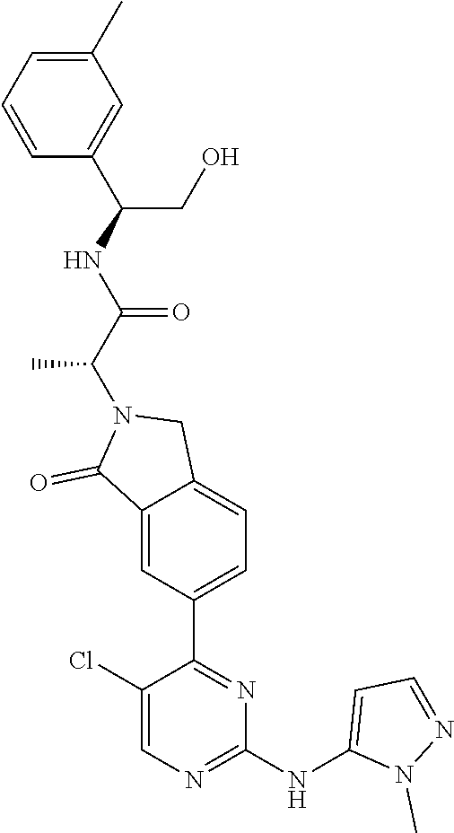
C1=CC=C(C)C=C1C(NC(C(N1C(=O)C2=CC(C3=NC(NC4=CC=NN4C)=NC=C3Cl)=CC=C2C1)C)=O)CO
